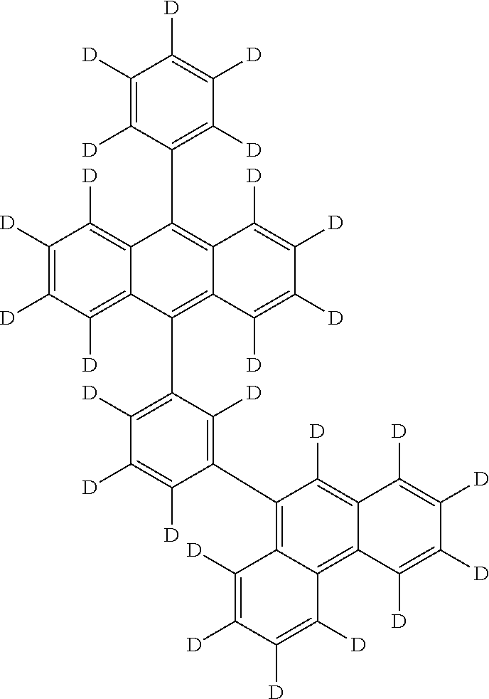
C1([D])=C([D])C([D])=C([D])C([D])=C1C1=C2C(=C(C3=C([D])C([D])=C([D])C(C4=C5C(=C6C(=C4[D])C([D])=C([D])C([D])=C6[D])C([D])=C([D])C([D])=C5[D])=C3[D])C3=C([D])C([D])=C([D])C([D])=C31)C([D])=C([D])C([D])=C2[D]
